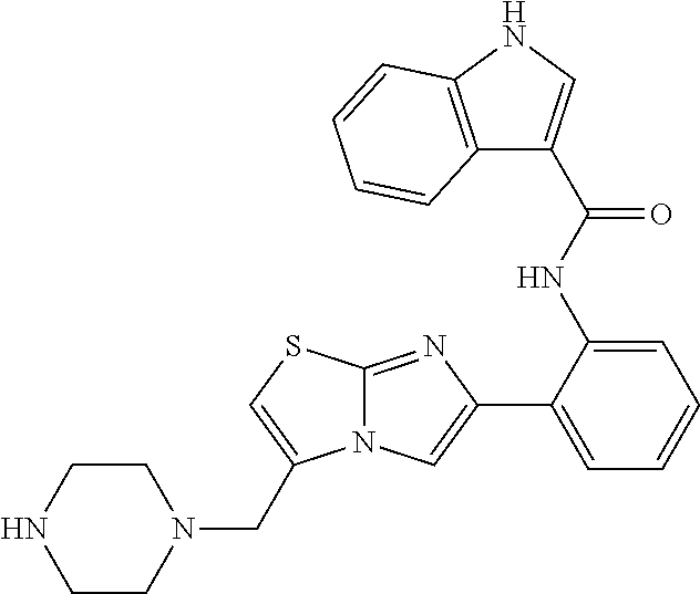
C12=NC(C3=CC=CC=C3NC(=O)C3=CNC4=C3C=CC=C4)=CN1C(CN1CCNCC1)=CS2
